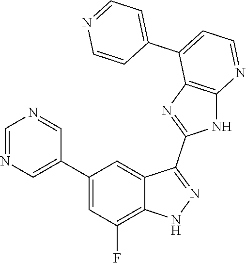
C1=NC=C(C2=CC(F)=C3C(=C2)C(C2=NC4=C(N2)N=CC=C4C2=CC=NC=C2)=NN3)C=N1
